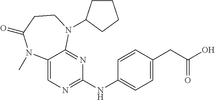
C1(NC2=NC=C3C(=N2)N(C2CCCC2)CCC(=O)N3C)=CC=C(CC(O)=O)C=C1
